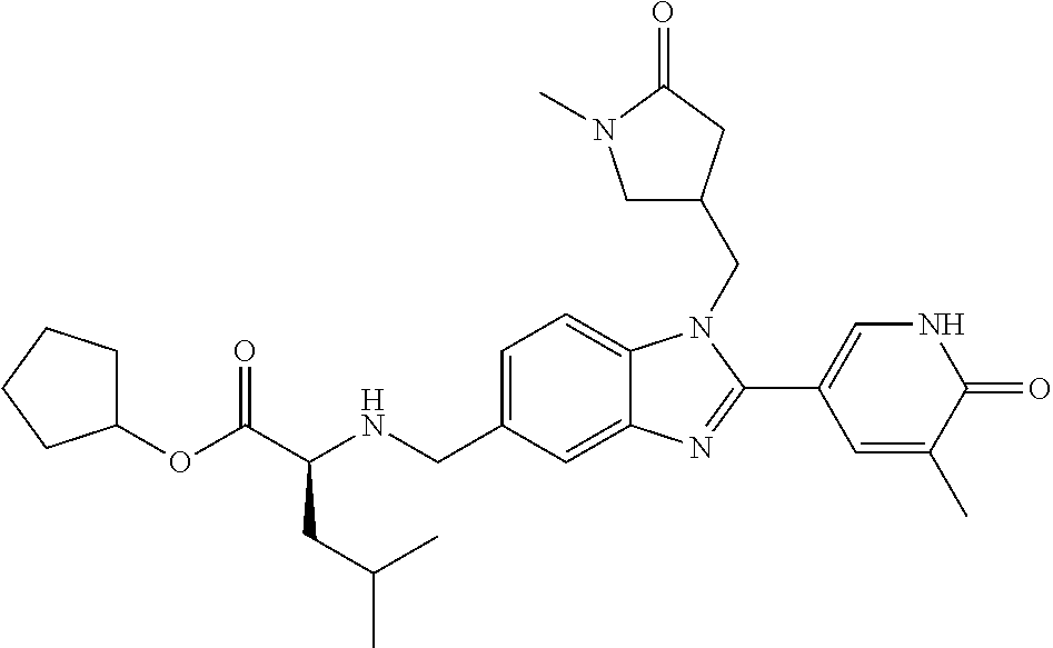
C1=C(CNC(C(OC2CCCC2)=O)CC(C)C)C=C2C(=C1)N(CC1CN(C)C(=O)C1)C(C1=CNC(=O)C(C)=C1)=N2
